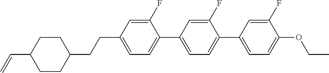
C1CC(C=C)CCC1CCC1=CC=C(C2=CC=C(C3=CC=C(OCC)C(F)=C3)C(F)=C2)C(F)=C1
